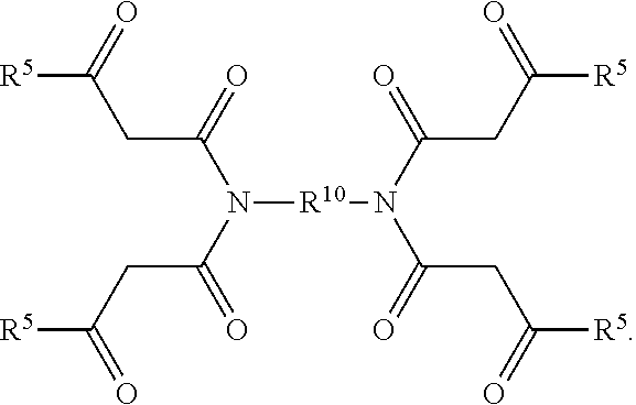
[R5]C(=O)CC(N(C(CC([R5])=O)=O)[R10]N(C(=O)CC([R5])=O)C(CC([R5])=O)=O)=O
